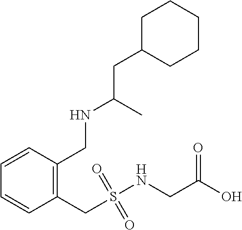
C1=CC(CS(NCC(O)=O)(=O)=O)=C(CNC(CC2CCCCC2)C)C=C1
